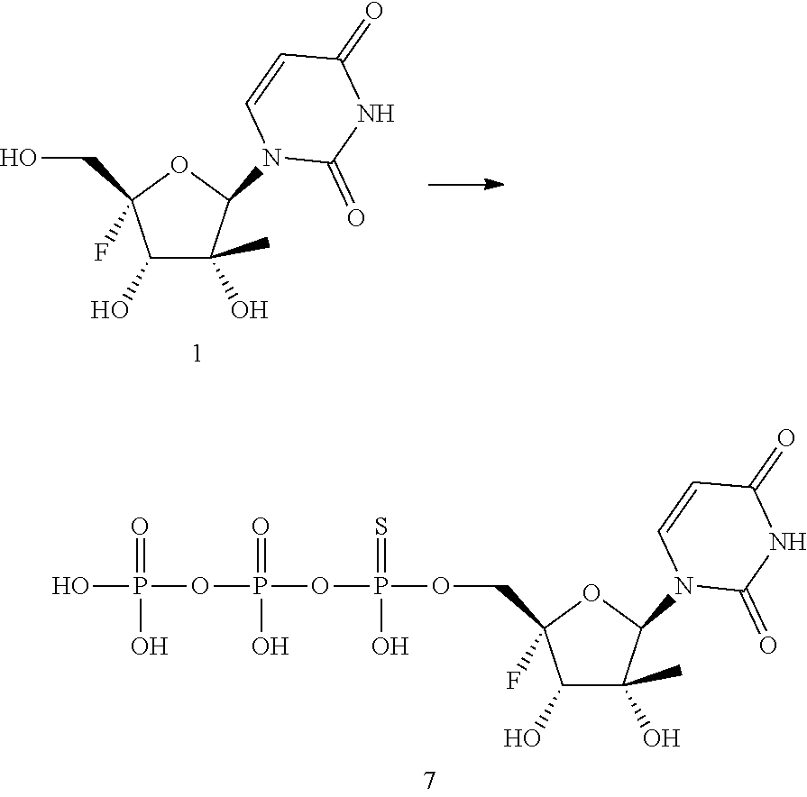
C1(O)C(C)(O)C(N2C(=O)NC(=O)C=C2)OC1(COP(OP(OP(O)(=O)O)(=O)O)(=S)O)F.C1(O)C(C)(O)C(N2C(=O)NC(=O)C=C2)OC1(CO)F
